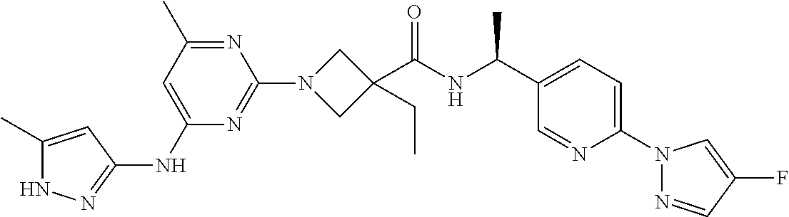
N1C(C)=CC(NC2=CC(C)=NC(N3CC(C(NC(C4=CC=C(N5N=CC(F)=C5)N=C4)C)=O)(CC)C3)=N2)=N1
